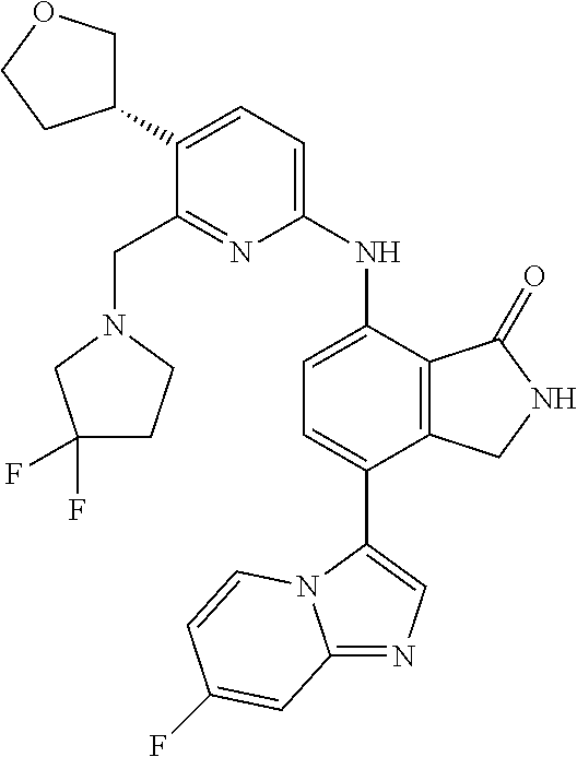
C12=NC=C(C3=CC=C(NC4=CC=C(C5COCC5)C(CN5CCC(F)(F)C5)=N4)C4=C3CNC4=O)N1C=CC(F)=C2
